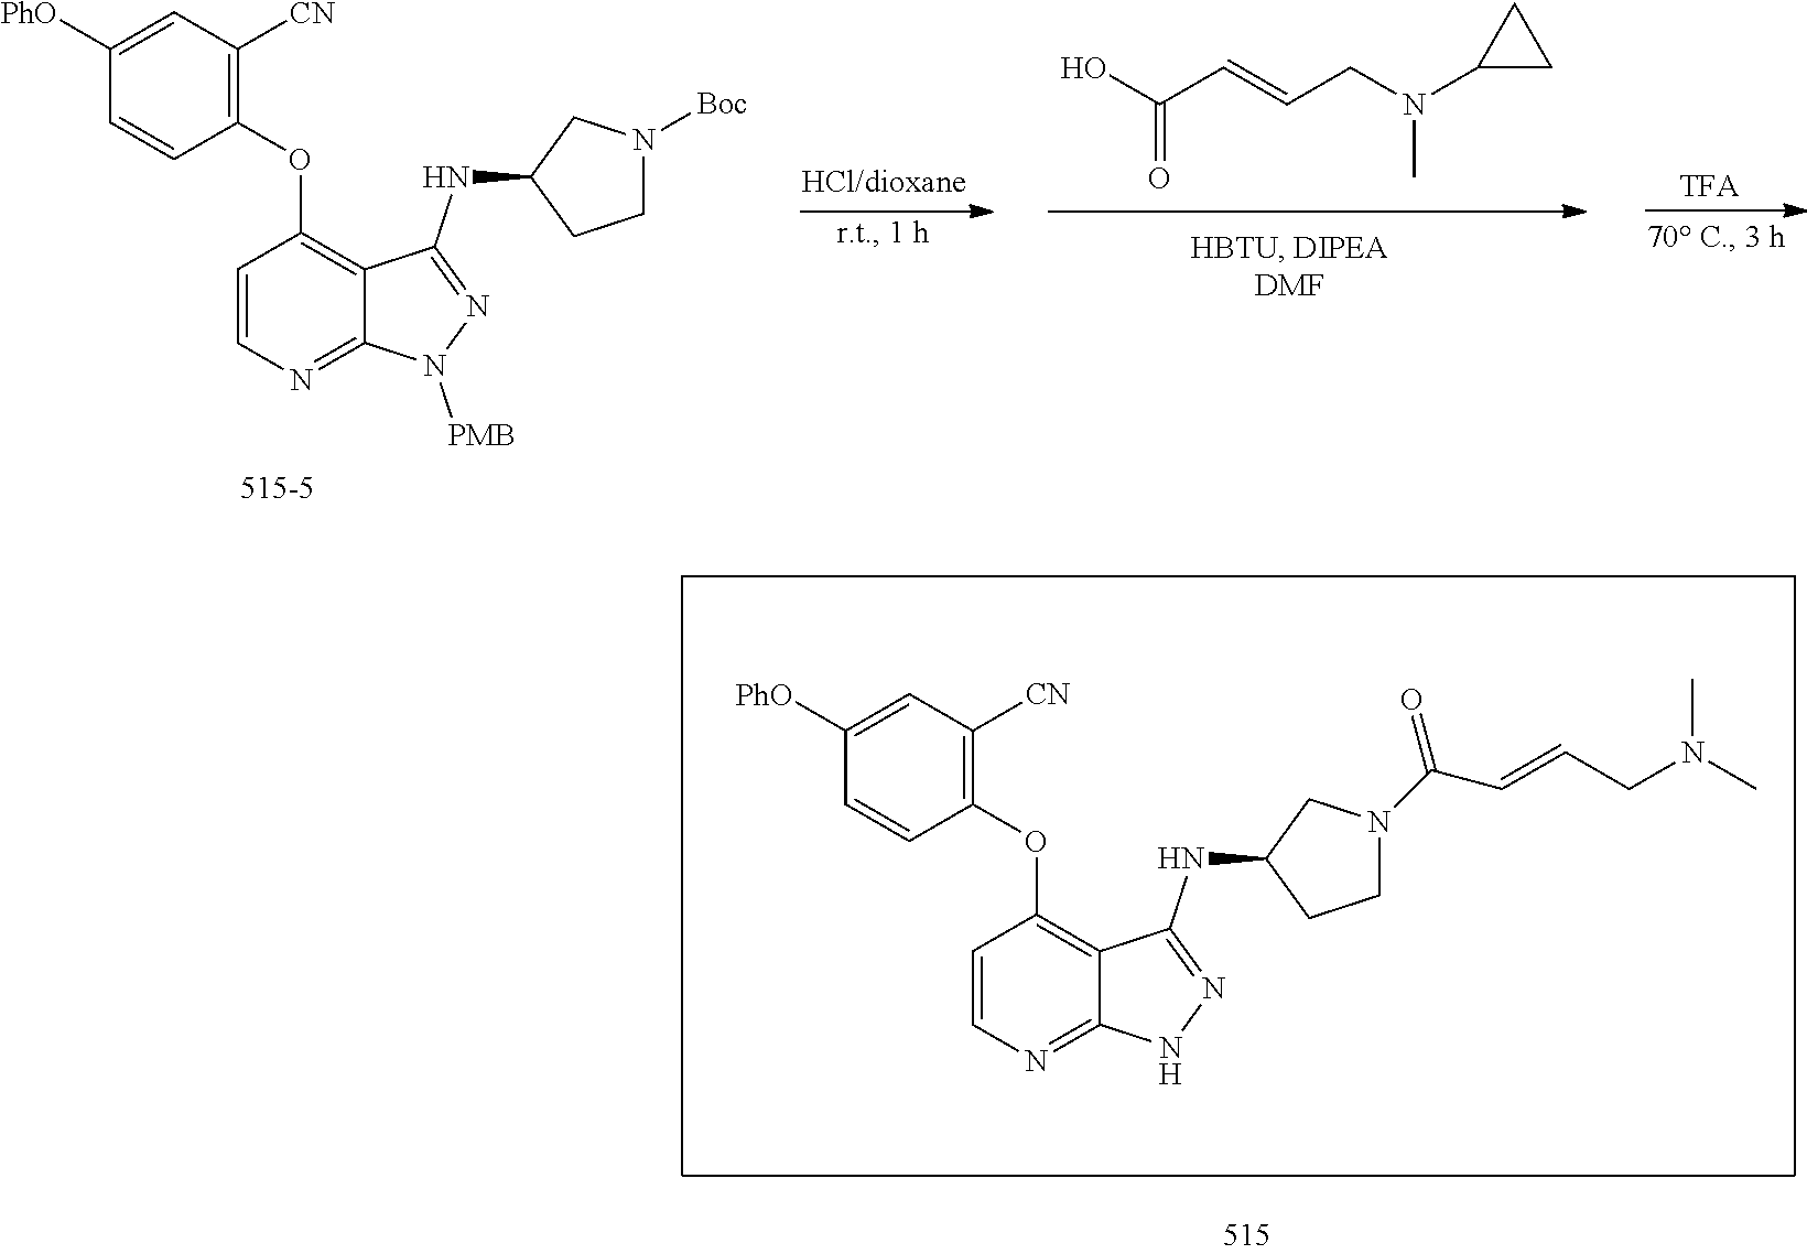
C1([PhO])=CC([CN])=C(OC2=C3C(=NC=C2)N([PMB])N=C3NC2CN([Boc])CC2)C=C1.C(C=CCN(C1CC1)C)(O)=O.C1([PhO])=CC([CN])=C(OC2=C3C(=NC=C2)NN=C3NC2CN(C(C=CCN(C)C)=O)CC2)C=C1
